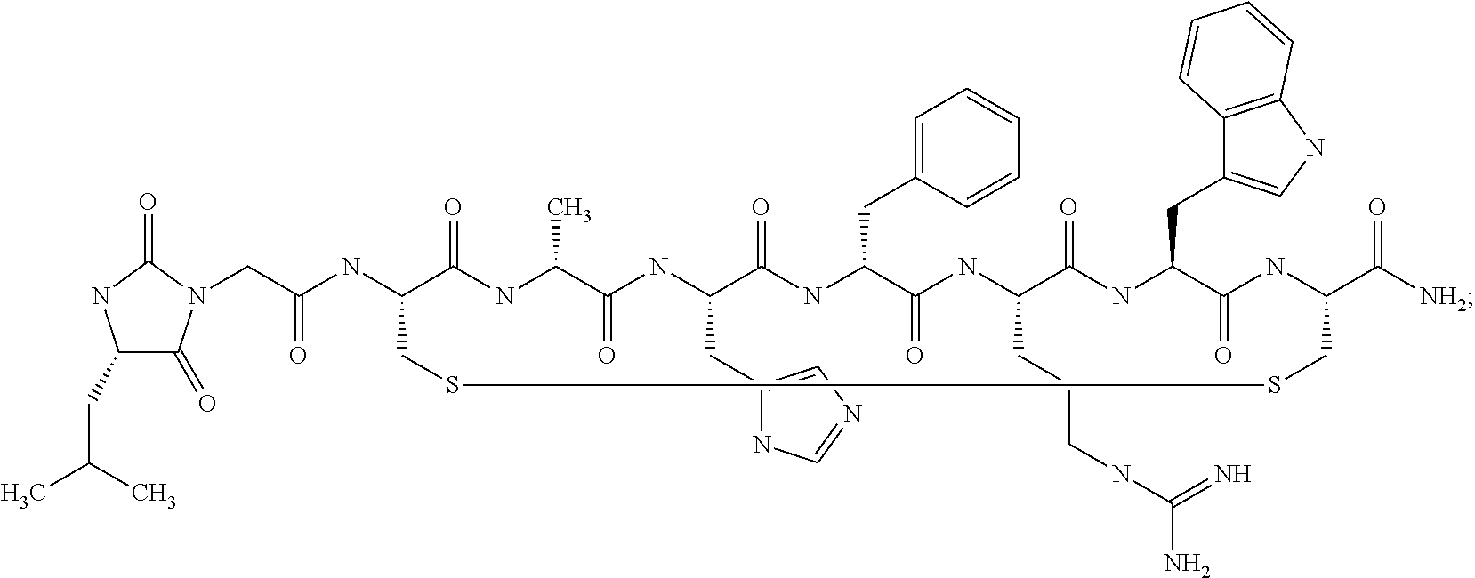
C1(CC(C)C)C(=O)N(CC(=O)NC2CSSCC(C(=O)[NH2])NC(=O)C(CC3=CNC4=C3C=CC=C4)NC(=O)C(CCCNC(=N)N)NC(=O)C(CC3=CC=CC=C3)NC(=O)C(CC3=CN=CN3)NC(=O)C(C)NC2=O)C(=O)N1
